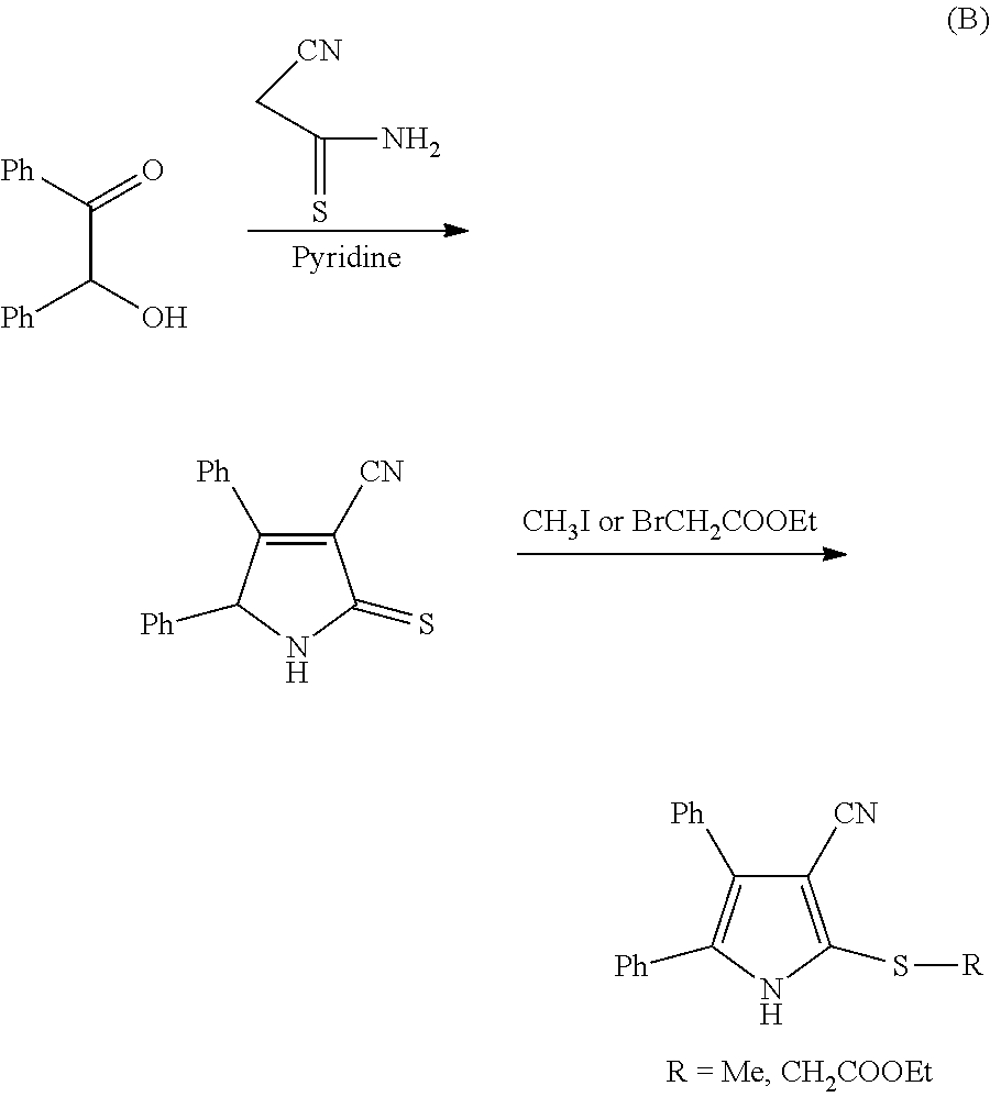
C(=S)(N)C[CN].C(C(O)[Ph])([Ph])=O.C1([CN])=C([Ph])C([Ph])NC1=S.C1([CN])=C(S[R])NC([Ph])=C1[Ph]
